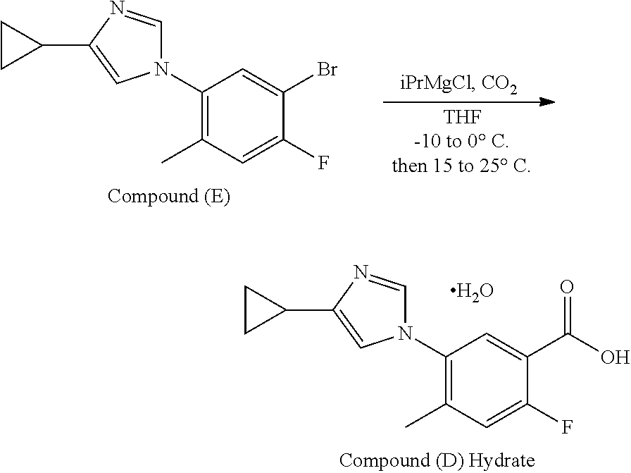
C1(N2C=NC(C3CC3)=C2)=C(C)C=C(F)C(Br)=C1.C1(N2C=NC(C3CC3)=C2)=C(C)C=C(F)C(C(O)=O)=C1.O
